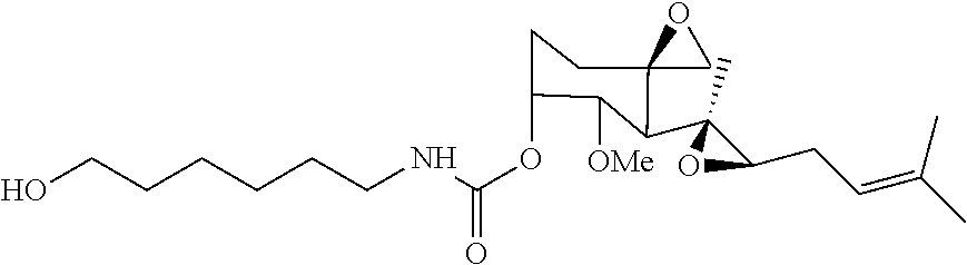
C(OC1CCC2(C(C3(C)C(CC=C(C)C)O3)C1[OMe])CO2)(=O)NCCCCCCO
